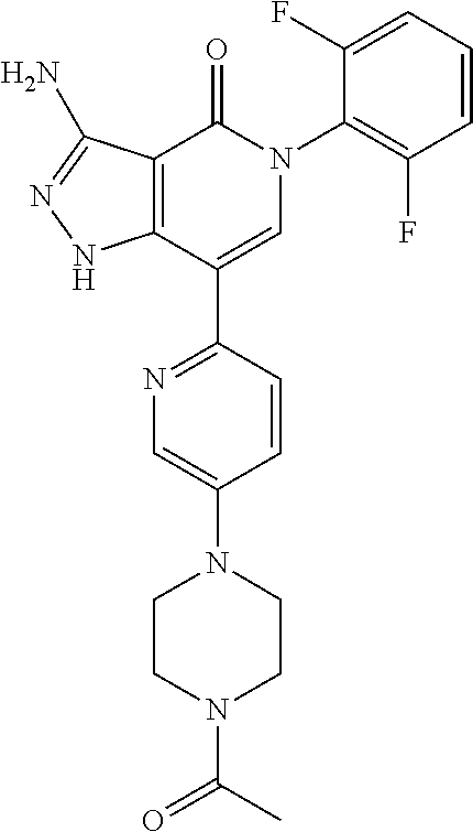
C1=CC=C(F)C(N2C(=O)C3=C(C(C4=NC=C(N5CCN(C(C)=O)CC5)C=C4)=C2)NN=C3N)=C1F
